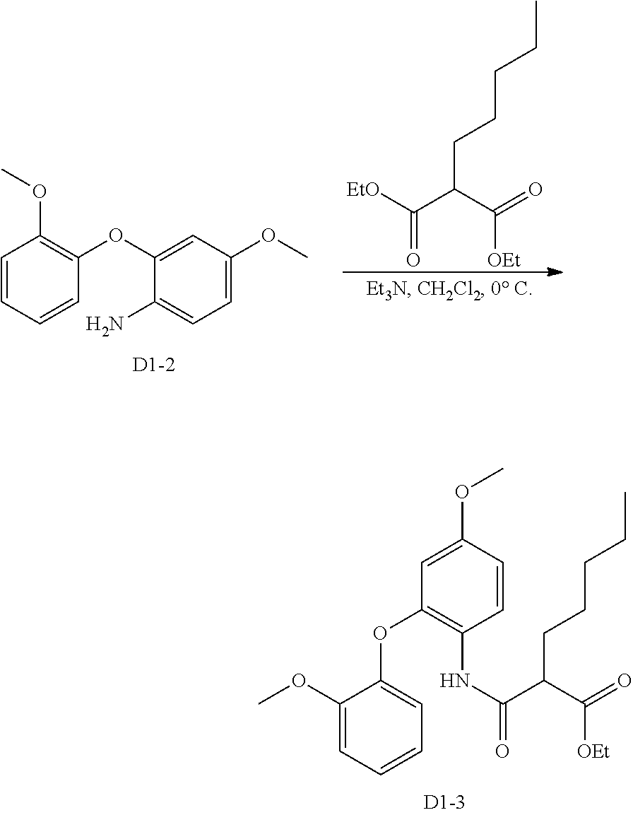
O(C)C1=CC(OC2=CC=CC=C2OC)=C(NC(C(C(=O)[OEt])CCCCC)=O)C=C1.C(C(C(=O)[OEt])CCCCC)(=O)[EtO].O(C)C1=C(OC2=CC(OC)=CC=C2N)C=CC=C1
